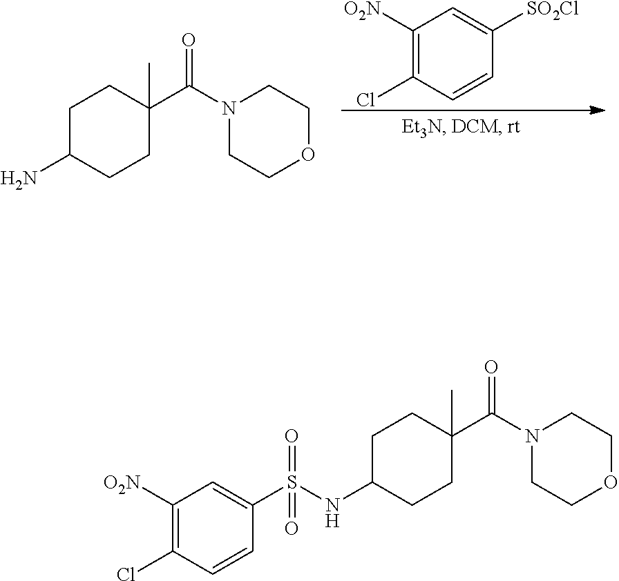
C1([O2N])=C(Cl)C=CC([SO2Cl])=C1.C1C(N)CCC(C(N2CCOCC2)=O)(C)C1.C1C(NS(C2=CC([O2N])=C(Cl)C=C2)(=O)=O)CCC(C(N2CCOCC2)=O)(C)C1
